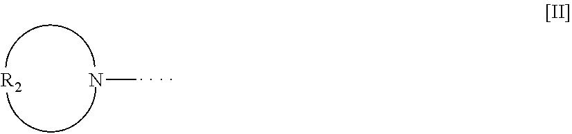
[. . . ]N.[R2]
